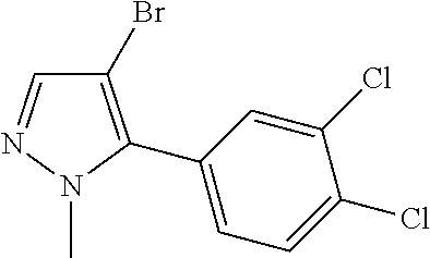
C1=NN(C)C(C2=CC=C(Cl)C(Cl)=C2)=C1Br
